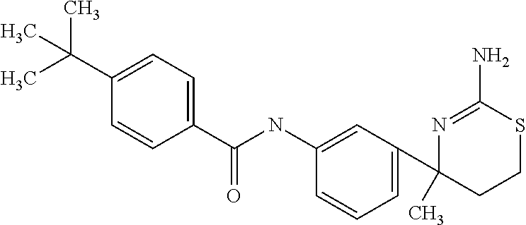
C1(C(C)(C)C)=CC=C(C(NC2=CC(C3(C)N=C(N)SCC3)=CC=C2)=O)C=C1
